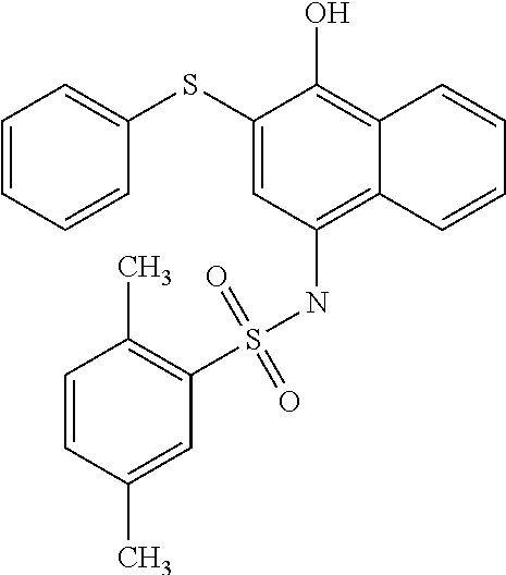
C1=CC=CC(SC2=CC(NS(C3=C(C)C=CC(C)=C3)(=O)=O)=C3C(=C2O)C=CC=C3)=C1
